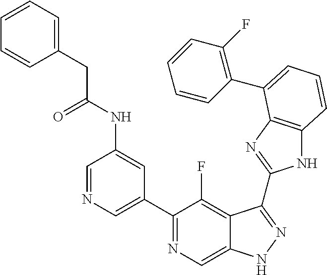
C1=NC=C(C2=NC=C3C(=C2F)C(C2=NC4=C(N2)C=CC=C4C2=C(F)C=CC=C2)=NN3)C=C1NC(CC1=CC=CC=C1)=O
